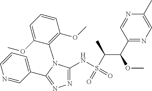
N1=C(NS(C(C(C2=NC=C(C)N=C2)OC)C)(=O)=O)N(C2=C(OC)C=CC=C2OC)C(C2=CC=CN=C2)=N1
